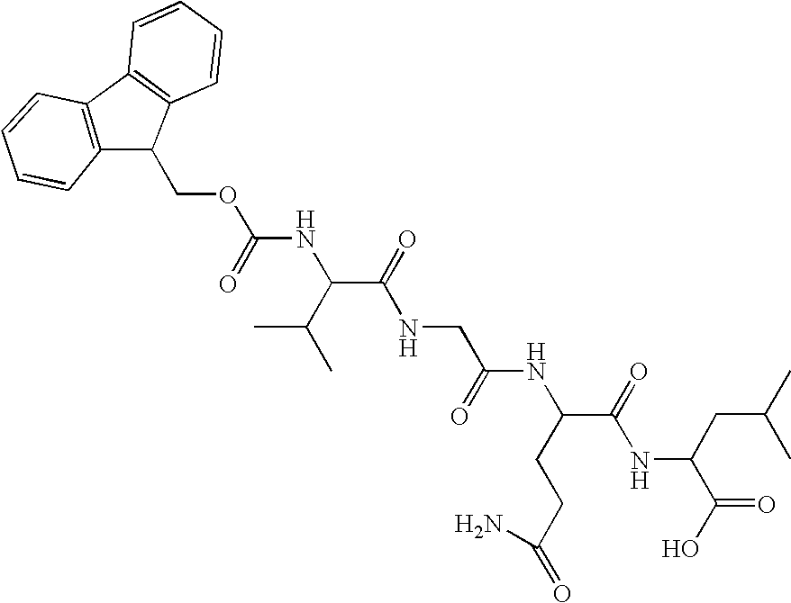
C12=C(C3=C(C=CC=C3)C1COC(NC(C(NCC(NC(C(NC(C(=O)O)CC(C)C)=O)CCC(=O)N)=O)=O)C(C)C)=O)C=CC=C2
